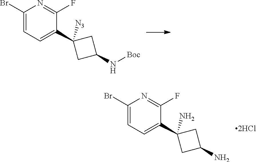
C1(Br)=CC=C(C2([N3])CC(N[Boc])C2)C(F)=N1.C1(Br)=CC=C(C2(N)CC(N)C2)C(F)=N1
